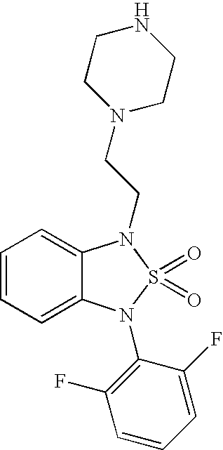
C1=CC=C2C(=C1)N(CCN1CCNCC1)S(=O)(=O)N2C1=C(F)C=CC=C1F
